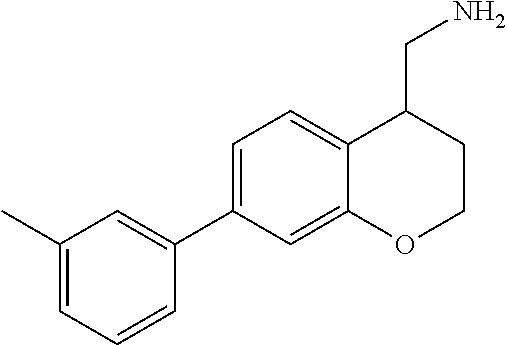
C1=C(C2=CC(C)=CC=C2)C=C2C(=C1)C(CN)CCO2
